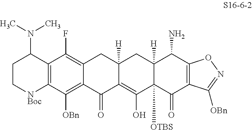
C12=C(C([OBn])=C3C(=C1F)CC1([H])CC4([H])C(N)C5=C(C([OBn])=NO5)C(=O)C4([OTBS])C(O)=C1C3=O)[NBoc]CCC2N(C)C
